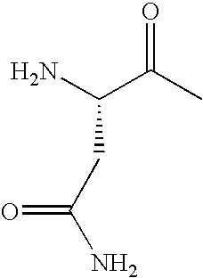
O=C(C)C(N)CC(N)=O
